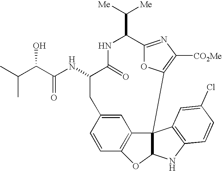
C12=NC([CO2Me])=C(O1)C13C4=C(C=CC(=C4)CC(NC(C(C(C)C)O)=O)C(=O)NC2C([Me])[Me])OC1NC1=C3C=C(Cl)C=C1
